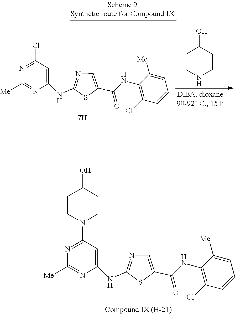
ClC1=C(NC(=O)C2=CN=C(NC3=CC(Cl)=NC([Me])=N3)S2)C([Me])=CC=C1.C1(O)CCNCC1.ClC1=C(NC(=O)C2=CN=C(NC3=CC(N4CCC(O)CC4)=NC([Me])=N3)S2)C([Me])=CC=C1
